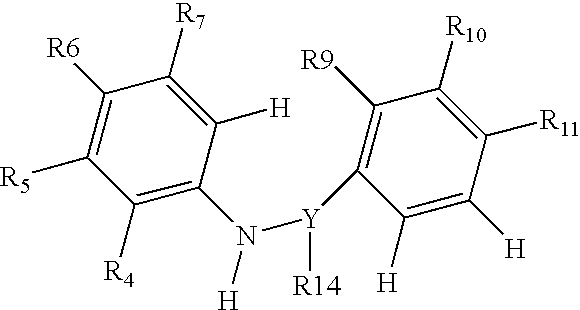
C1([R4])=C(N([H])[Y](C2=C([R9])C([R10])=C([R11])C([H])=C2[H])[R14])C([H])=C([R7])C([R6])=C1[R5]
